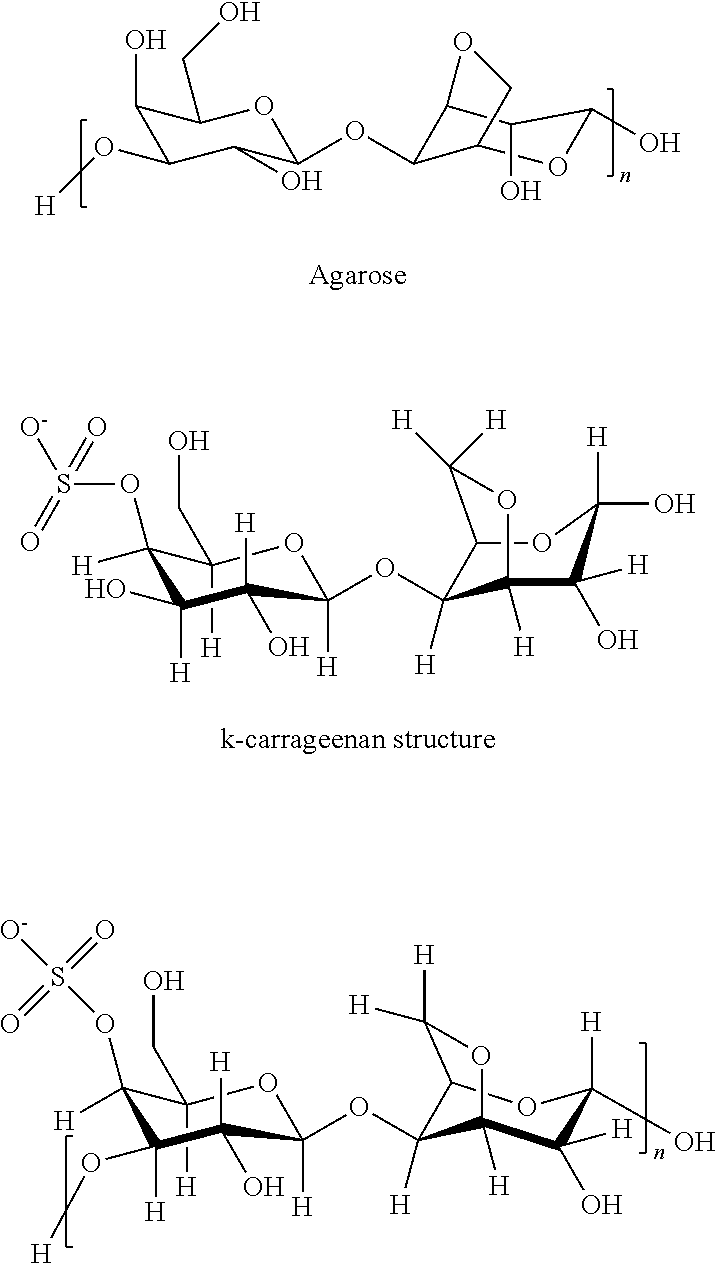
C1([H])(OS([O-])(=O)=O)C([H])(CO)OC(OC2([H])C3OC([H])(O)C(O)([H])C2([H])OC3([H])[H])([H])C([H])(O)C1([H])O[H].C1([H])(OS([O-])(=O)=O)C([H])(CO)OC(OC2([H])C3C([H])([H])OC2([H])C([H])(O)C([H])(O)O3)([H])C([H])(O)C1([H])O.C1(O)C(O[H])C(O)C(OC2C3C(O)C(O)OC2CO3)OC1CO
